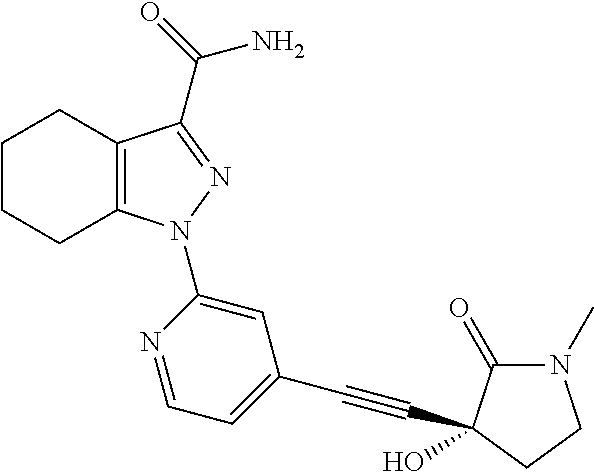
C1CCC2=C(C1)C(C(=O)N)=NN2C1=CC(C#CC2(O)C(=O)N(C)CC2)=CC=N1
